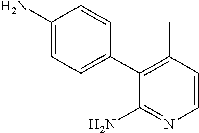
C1=CC(C)=C(C2=CC=C(N)C=C2)C(N)=N1
